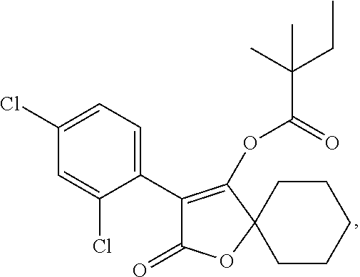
C1CCCCC12C(OC(=O)C(C)(CC)C)=C(C1=CC=C(Cl)C=C1Cl)C(=O)O2
